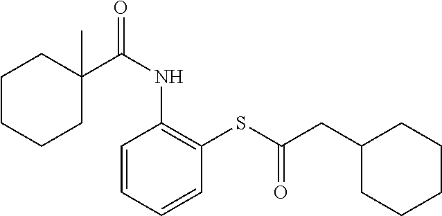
C1C(C(NC2=C(SC(CC3CCCCC3)=O)C=CC=C2)=O)(C)CCCC1
